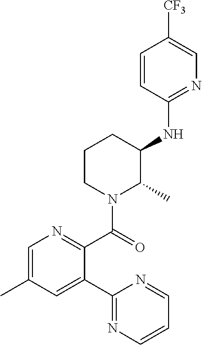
C1=CC(NC2CCCN(C(=O)C3=NC=C(C)C=C3C3=NC=CC=N3)C2C)=NC=C1[CF3]
